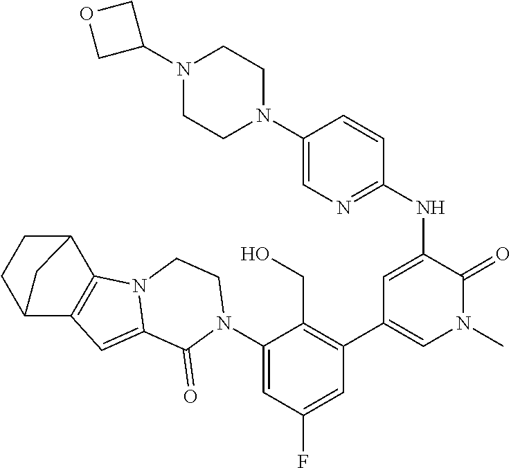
C1(N2C(=O)C3=CC4=C(C5CCC4C5)N3CC2)=CC(F)=CC(C2=CN(C)C(=O)C(NC3=NC=C(N4CCN(C5COC5)CC4)C=C3)=C2)=C1CO
